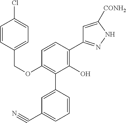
O(C1=C(C2=CC(C#N)=CC=C2)C(O)=C(C2=NNC([CONH2])=C2)C=C1)CC1=CC=C(Cl)C=C1
